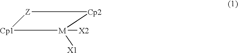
[Z]1[Cp1][M]([X1])([X2])[Cp2]1
